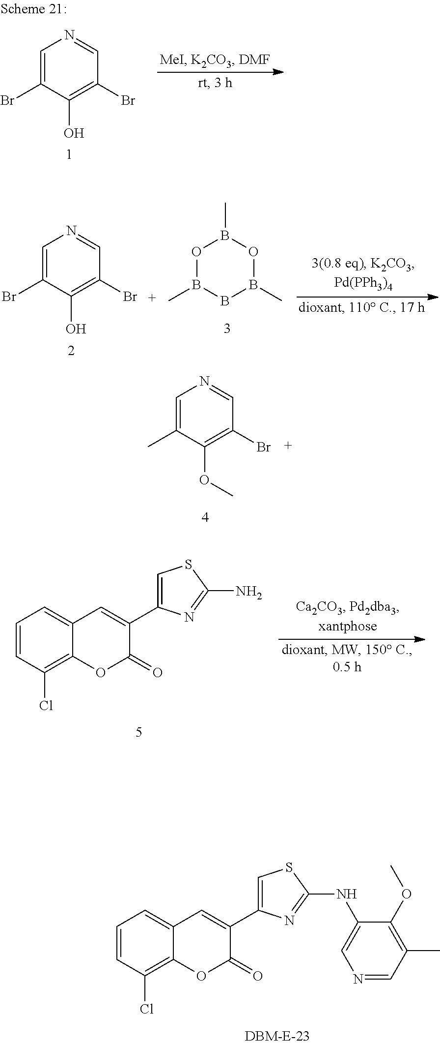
C1=C(Br)C(O)=C(Br)C=N1.C1=C(Br)C(O)=C(Br)C=N1.O1B(C)BB(C)OB1C.C1=C(C)C(OC)=C(Br)C=N1.C1=CC(Cl)=C2C(=C1)C=C(C1=CSC(NC3=CN=CC(C)=C3OC)=N1)C(=O)O2.C1=CC(Cl)=C2C(=C1)C=C(C1=CSC(N)=N1)C(=O)O2
